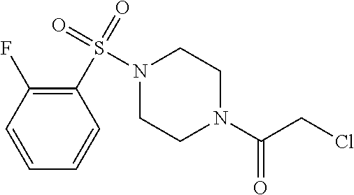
C1(S(=O)(=O)N2CCN(C(CCl)=O)CC2)=C(F)C=CC=C1
